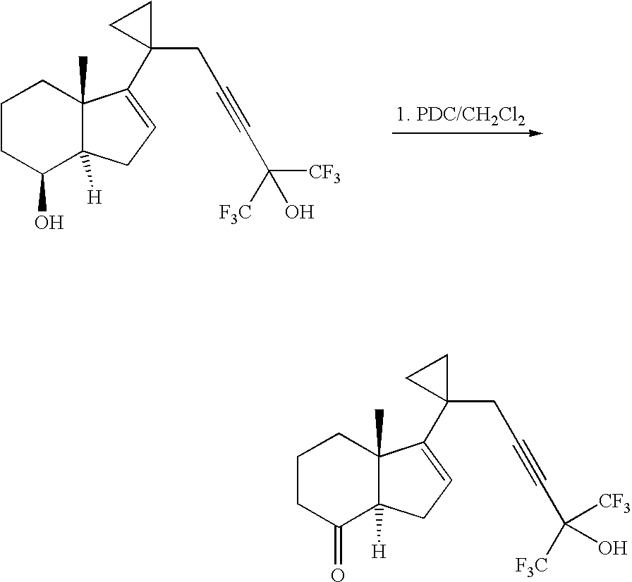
C1CC(=O)C2([H])C(C)(C1)C(C1(CC#CC([F3C])([CF3])O)CC1)=CC2.C1CC(O)C2([H])C(C)(C1)C(C1(CC#CC(O)([CF3])[F3C])CC1)=CC2
